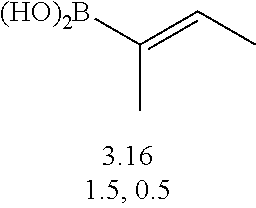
CC=C([(HO)2B])C
